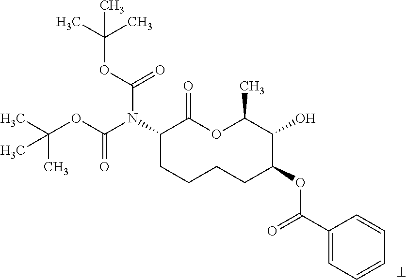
N(C1CCCCC(OC(C2=CC=CC=C2)=O)C(O)C(C)OC1=O)(C(OC(C)(C)C)=O)C(OC(C)(C)C)=O
